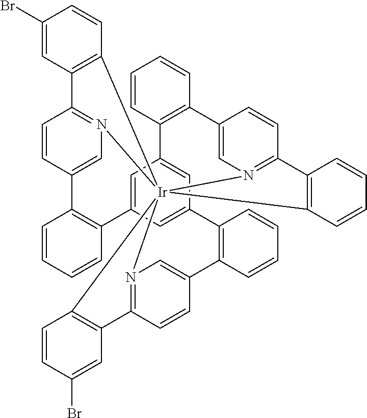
N12=C3C=CC(=C1)C1=C(C=CC=C1)C1=CC4=CC(=C1)C1=C(C=CC=C1)C1=CN5=C(C=C1)C1=C([Ir]256(N2=C(C=CC(=C2)C2=C4C=CC=C2)C2=C6C=CC(Br)=C2)C2=C3C=C(Br)C=C2)C=CC=C1
